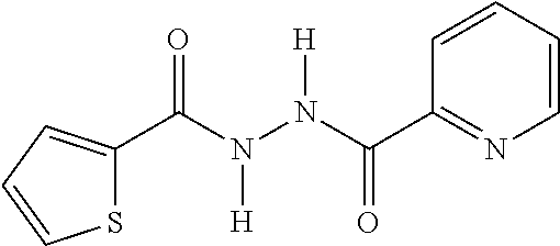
S1C(C(N(N(C(C2=NC=CC=C2)=O)[H])[H])=O)=CC=C1
